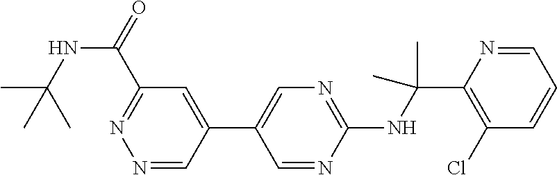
C1(C(NC2=NC=C(C3=CC(C(NC(C)(C)C)=O)=NN=C3)C=N2)(C)C)=C(Cl)C=CC=N1
